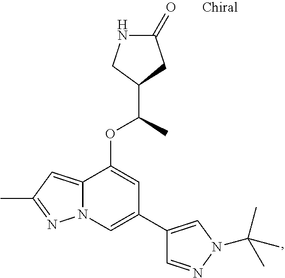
C1(=O)NCC(C(OC2=CC(C3=CN(C(C)(C)C)N=C3)=CN3C2=CC(C)=N3)C)C1
